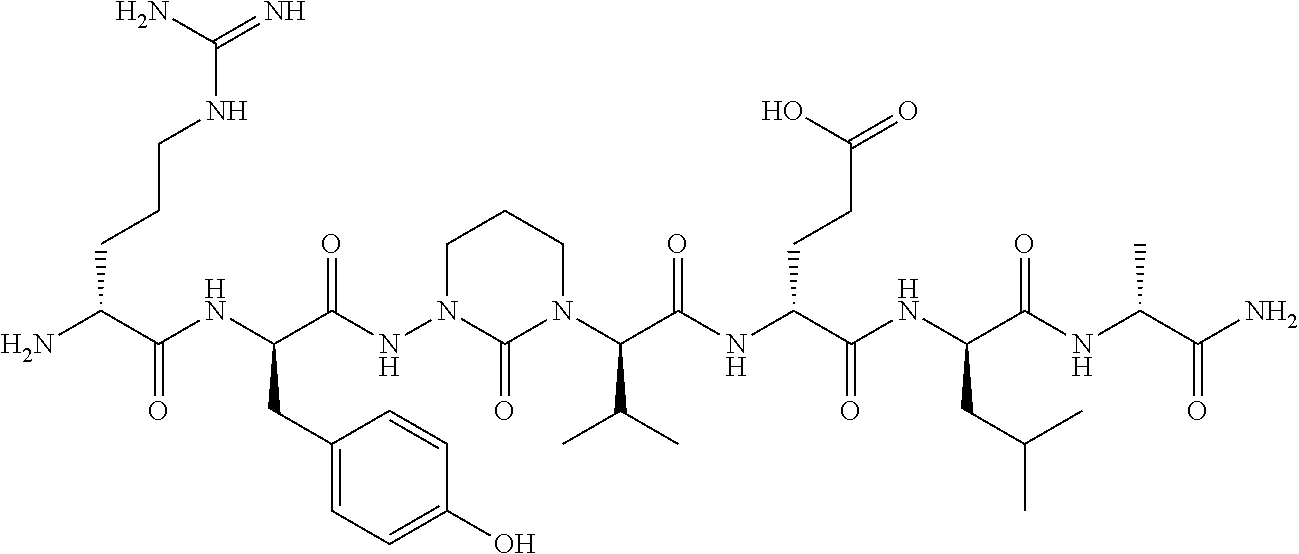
NC(C(NC(C(NN1C(=O)N(C(C(NC(C(NC(C(NC(C(N)=O)C)=O)CC(C)C)=O)CCC(=O)O)=O)C(C)C)CCC1)=O)CC1=CC=C(O)C=C1)=O)CCCNC(=N)N
